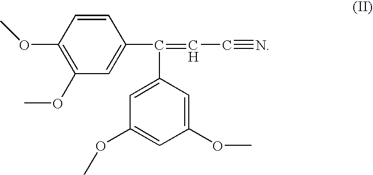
C1(OC)=C(OC)C=C(C(=CC#N)C2=CC(OC)=CC(OC)=C2)C=C1
